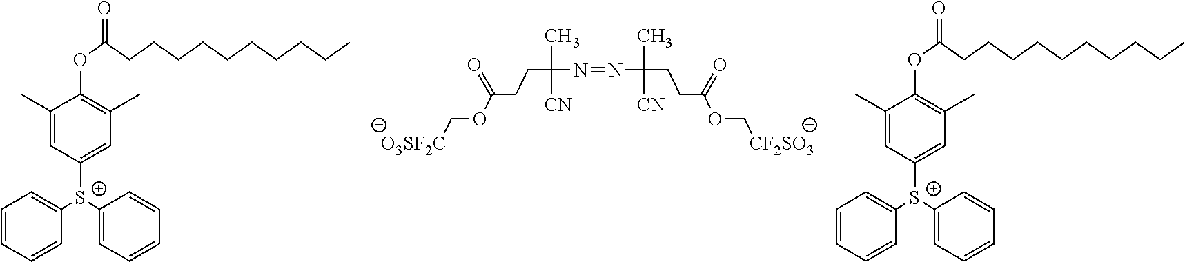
[O3SF2C]COC(CCC(N=NC(C)(CCC(OC[CF2SO3])=O)[CN])(C)[CN])=O.C1=CC=CC([S+](C2=CC(C)=C(OC(=O)CCCCCCCCCC)C(C)=C2)C2=CC=CC=C2)=C1.C1=CC=CC([S+](C2=CC(C)=C(OC(=O)CCCCCCCCCC)C(C)=C2)C2=CC=CC=C2)=C1
